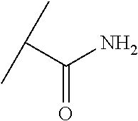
C(C(C)C)(N)=O
